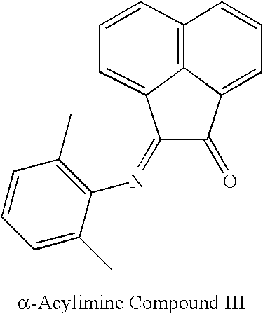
C1=CC2=C3C(=CC=C2)C(=O)C(=NC2=C(C)C=CC=C2C)C3=C1
